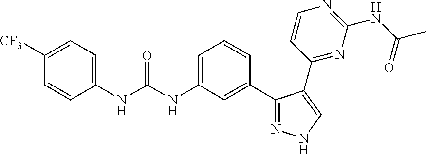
C1=C([CF3])C=CC(NC(NC2=CC=CC(C3=NNC=C3C3=NC(NC(C)=O)=NC=C3)=C2)=O)=C1
